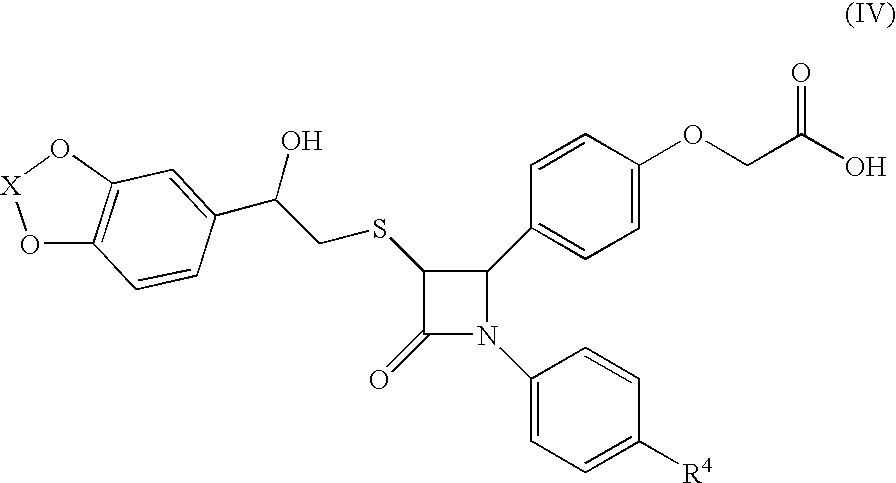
C1(C2=CC=C(OCC(O)=O)C=C2)C(SCC(C2=CC3=C(C=C2)O[X]O3)O)C(=O)N1C1=CC=C([R4])C=C1
